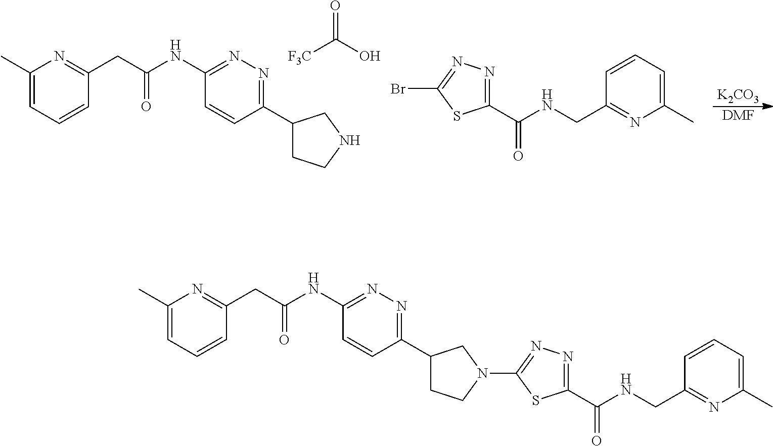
C1(CNC(C2=NN=C(Br)S2)=O)=NC(C)=CC=C1.[K2CO3].[DMF].C1(C)=CC=CC(CC(NC2=NN=C(C3CCNC3)C=C2)=O)=N1.[F3C]C(O)=O.C1(C)=CC=CC(CC(NC2=NN=C(C3CCN(C4=NN=C(C(NCC5=NC(C)=CC=C5)=O)S4)C3)C=C2)=O)=N1
